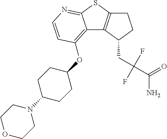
C1C2=C(C(CC(C(N)=O)(F)F)C1)C1=C(OC3CCC(N4CCOCC4)CC3)C=CN=C1S2
